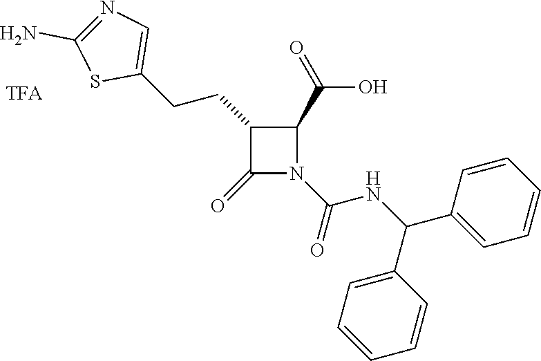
C1(CCC2=CN=C(N)S2)C(=O)N(C(=O)NC(C2=CC=CC=C2)C2=CC=CC=C2)C1C(=O)O
